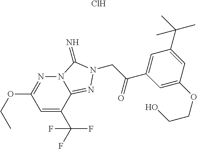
CCOC1=NN2C(=NN(CC(C3=CC(C(C)(C)C)=CC(OCCO)=C3)=O)C2=N)C(C(F)(F)F)=C1.Cl
